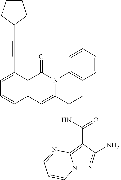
C1=C(C#CC2CCCC2)C2=C(C=C1)C=C(C(C)NC(C1=C3N(N=C1[NH2])C=CC=N3)=O)N(C1=CC=CC=C1)C2=O
